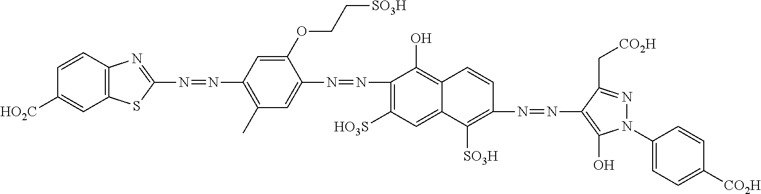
C1(N=NC2=CC(C)=C(N=NC3=NC4=C(S3)C=C([HO2C])C=C4)C=C2OCC[SO3H])=C([HO3S])C=C2C(=C1O)C=CC(N=NC1=C(O)N(C3=CC=C([CO2H])C=C3)N=C1C[CO2H])=C2[SO3H]
